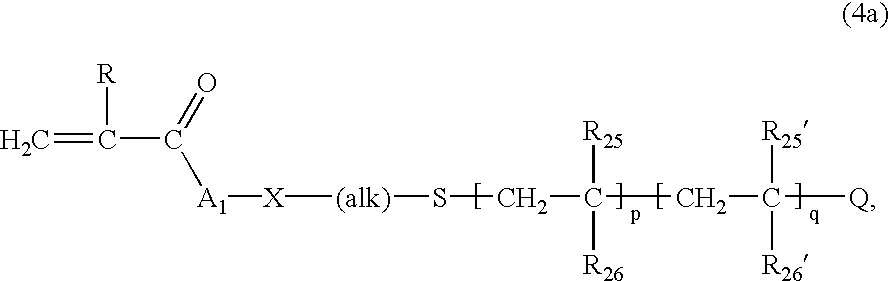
C(C(=O)[A1][X][(alk)]SCC(CC([Q])([R25])[R26])([R25])[R26])(=C)[R]
